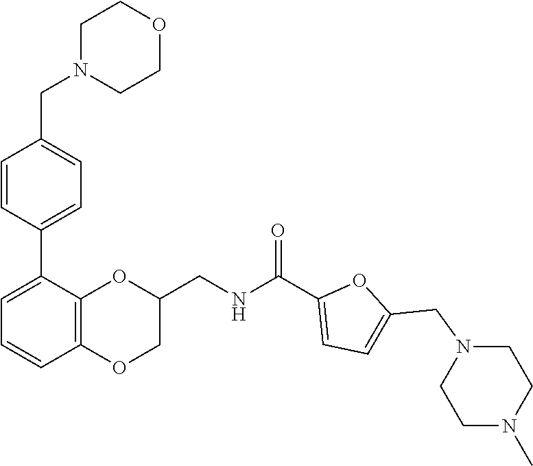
N1(CC2=CC=C(C(NCC3OC4=C(C=CC=C4C4=CC=C(CN5CCOCC5)C=C4)OC3)=O)O2)CCN(C)CC1
